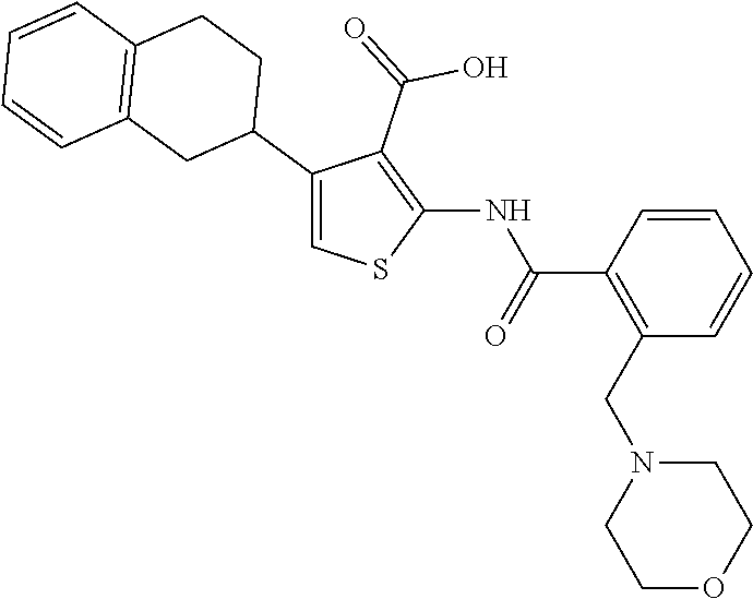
C1(C2CCC3=C(C2)C=CC=C3)=CSC(NC(C2=C(CN3CCOCC3)C=CC=C2)=O)=C1C(=O)O
